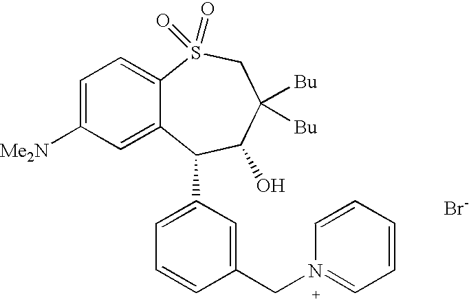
C1=C([Me2N])C=C2C(=C1)S(=O)(=O)CC([Bu])([Bu])C(O)C2C1=CC=CC(CN2=CC=CC=C2)=C1.[Br-]
